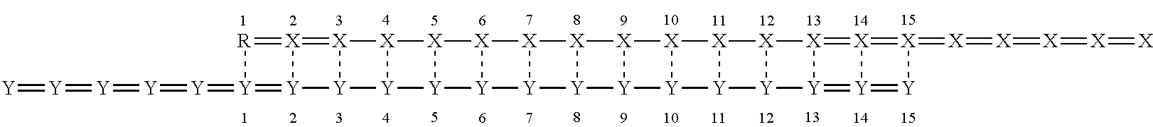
[R]1=[X]2=[X]3[X]4[X]5[X]6[X]7[X]8[X]9[X]%10[X]%11[X]%12[X]%13=[X]%14=[X](=[X]=[X]=[X]=[X]=[X])[Y]=[Y]%14=[Y]%13[Y]%12[Y]%11[Y]%10[Y]9[Y]8[Y]7[Y]6[Y]5[Y]4[Y]3[Y]2=[Y]1=[Y]=[Y]=[Y]=[Y]=[Y]
